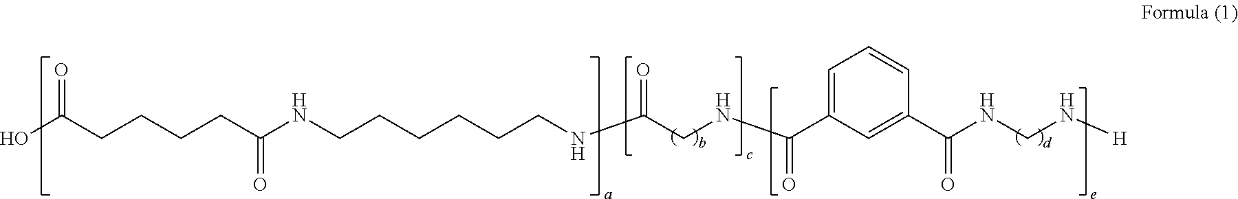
OC(CCCCC(NCCCCCCNC(CNC(C1=CC=CC(C(NCN[H])=O)=C1)=O)=O)=O)=O
